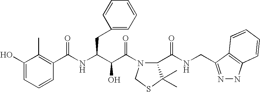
C1(O)=CC=CC(C(NC(C(C(=O)N2C(C(NCC3=NNC4=C3C=CC=C4)=O)C(C)(C)SC2)O)CC2=CC=CC=C2)=O)=C1C
